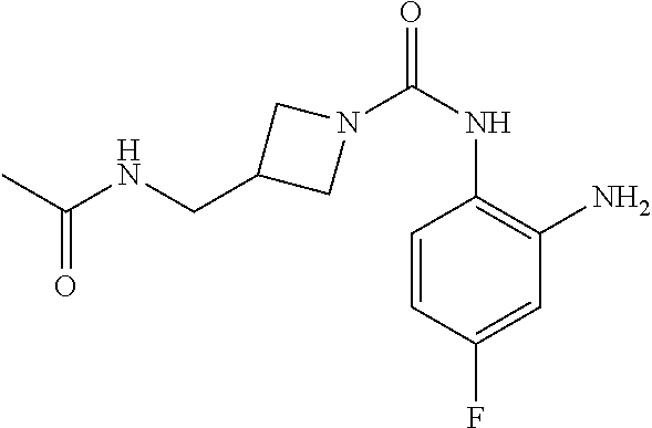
C1=CC(F)=CC(N)=C1NC(=O)N1CC(CNC(C)=O)C1
